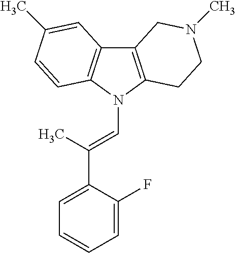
C12=C(N(C=C(C3=CC=CC=C3F)C)C3=C1C=C(C)C=C3)CCN(C)C2
